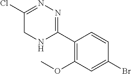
C1(OC)=C(C2=NN=C(Cl)CN2)C=CC(Br)=C1
